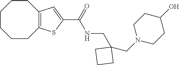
C1CCCC2=C(CC1)C=C(C(=O)NCC1(CN3CCC(O)CC3)CCC1)S2
